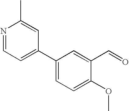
N1=CC=C(C2=CC=C(OC)C(C=O)=C2)C=C1C
